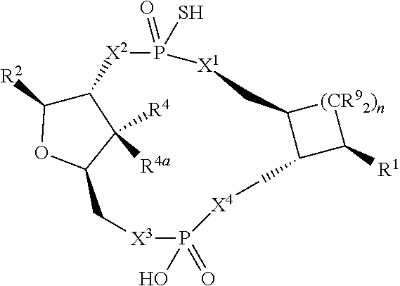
C12C[X3]P(O)(=O)[X4]CC3C([R1])[(CR92)n]C3C[X1]P(=O)(S)[X2]C(C1([R4])[R4a])C([R2])O2
